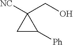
C1C([Ph])C1(CO)[NC]
